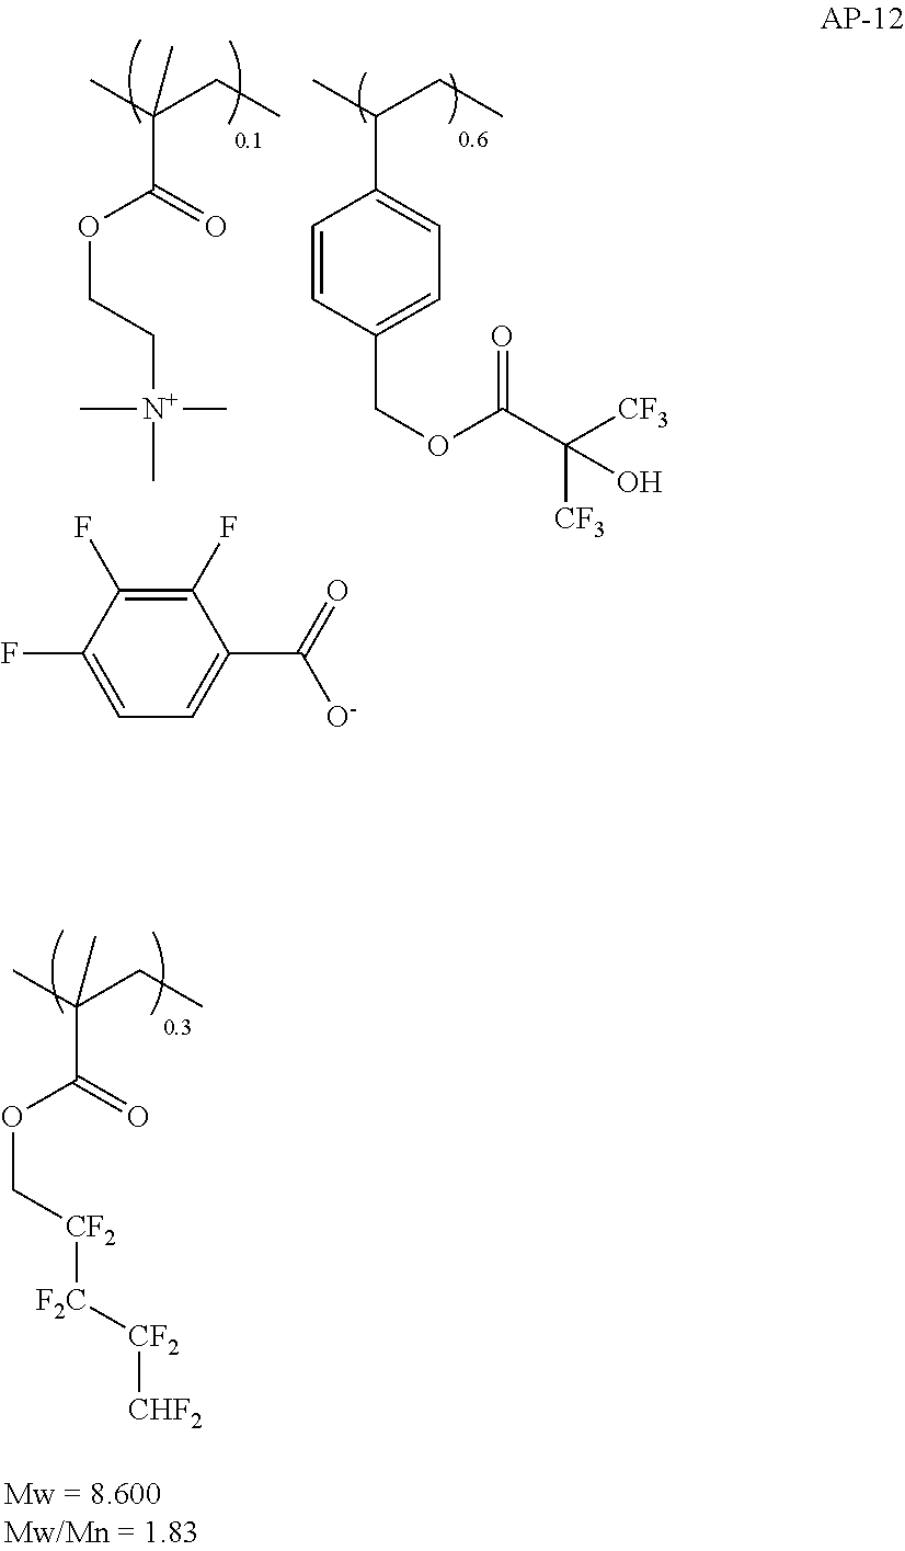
CC(CC)(C(=O)OC[CF2][F2C][CF2][CHF2])C.CC(CC)(C(=O)OCC[N+](C)(C)C)C.CC(CC)C1=CC=C(COC(C([CF3])([CF3])O)=O)C=C1.C1(C([O-])=O)=CC=C(F)C(F)=C1F
